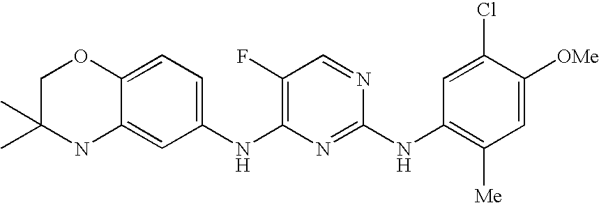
C1(F)=C(NC2=CC=C3C(=C2)NC(C)(C)CO3)N=C(NC2=C([Me])C=C([OMe])C(Cl)=C2)N=C1
